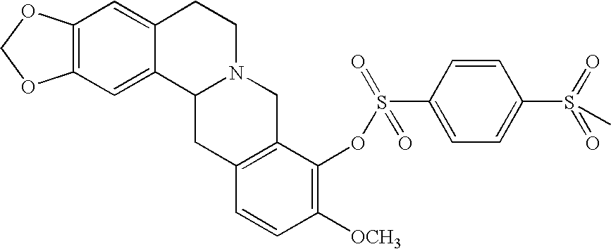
C12=C(C=C3C(=C1)C1N(CC3)CC3=C(C1)C=CC([OCH3])=C3OS(=O)(=O)C1=CC=C(S(=O)(=O)C)C=C1)OCO2
